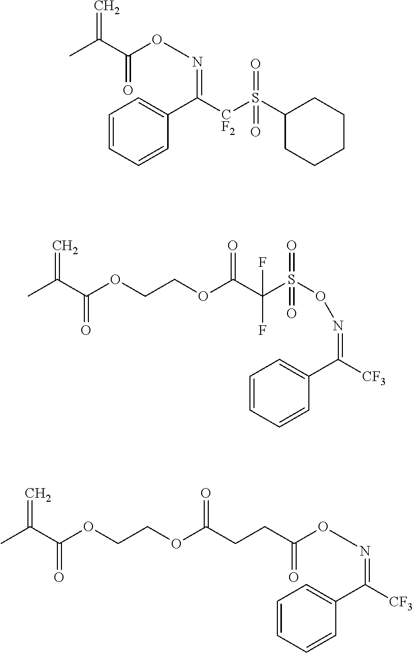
C1=CC=CC(C([CF2]S(C2CCCCC2)(=O)=O)=NOC(C(C)=C)=O)=C1.O(C(C(C)=C)=O)CCOC(C(S(ON=C([CF3])C1=CC=CC=C1)(=O)=O)(F)F)=O.O(C(C(C)=C)=O)CCOC(CCC(ON=C([CF3])C1=CC=CC=C1)=O)=O
